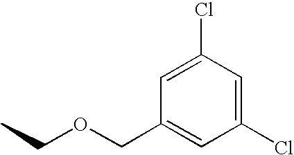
C1(Cl)=CC(COCC)=CC(Cl)=C1
